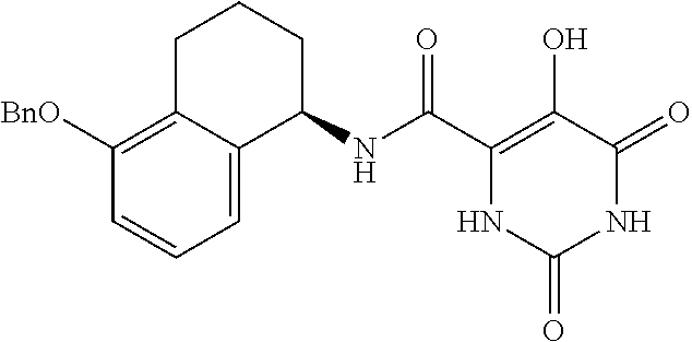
C(C1=C(O)C(=O)NC(=O)N1)(=O)NC1CCCC2=C([BnO])C=CC=C12
